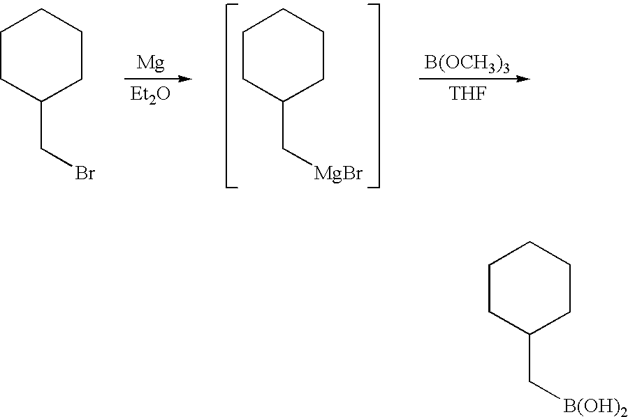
[Mg].[Et2O].C1CC(C[MgBr])CCC1.C1CC(CBr)CCC1.[B(OCH3)3].[THF].C1CC(C[B(OH)2])CCC1
